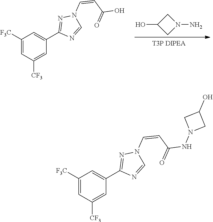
C1([F3C])=CC([CF3])=CC(C2=NN(C=CC(O)=O)C=N2)=C1.C1C(O)CN1N.C1([F3C])=CC([CF3])=CC(C2=NN(C=CC(NN3CC(O)C3)=O)C=N2)=C1
